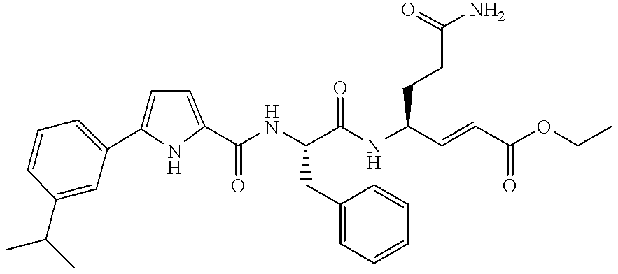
C1=C(C2=CC=CC(C(C)C)=C2)NC(C(NC(C(NC(C=CC(OCC)=O)CCC(N)=O)=O)CC2=CC=CC=C2)=O)=C1
